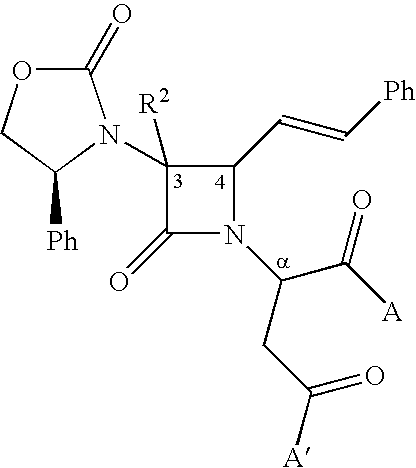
C1(=O)N(C(CC([A])=O)C([A])=O)C(C=C[Ph])C1(N1C(=O)OCC1[Ph])[R2]
